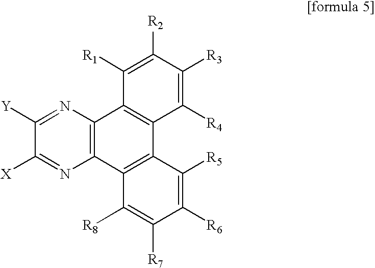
C12=C(N=C([Y])C([X])=N1)C1=C(C3=C2C([R8])=C([R7])C([R6])=C3[R5])C([R4])=C([R3])C([R2])=C1[R1]
